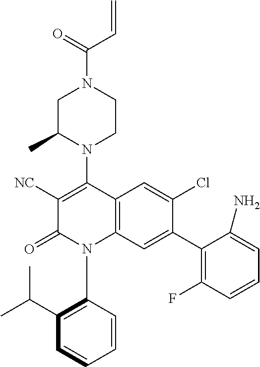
C1C(C)N(C2=C([NC])C(=O)N(C3=C(C(C)C)C=CC=C3)C3=C2C=C(Cl)C(C2=C(F)C=CC=C2N)=C3)CCN1C(=O)C=C
